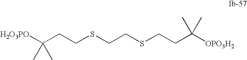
[OPO3H2]C(CCSCCSCCC([OPO3H2])(C)C)(C)C
